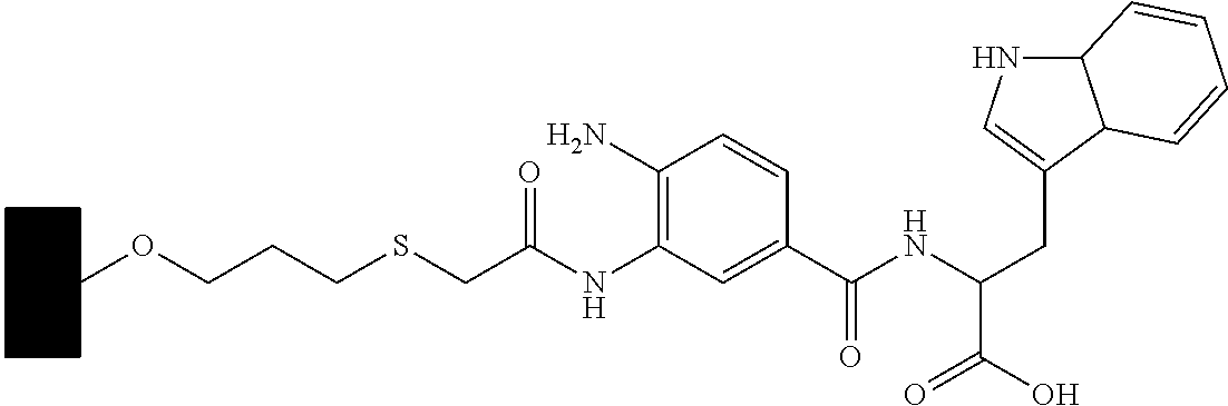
C1(NC(CSCCCOC2CCCCC2)=O)=C(N)C=CC(C(NC(CC2=CNC3C2C=CC=C3)C(=O)O)=O)=C1
